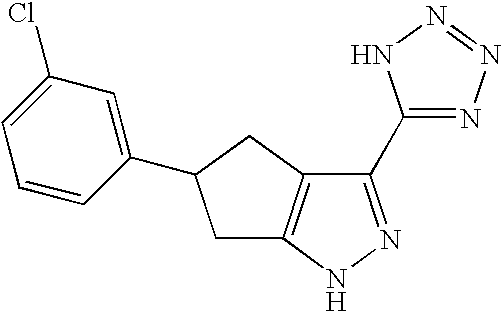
C1C2=C(CC1C1=CC(Cl)=CC=C1)C(C1=NN=NN1)=NN2
